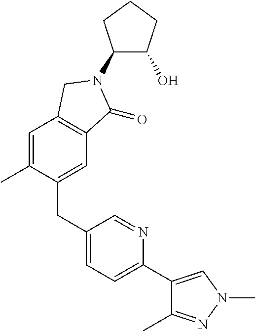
C1(CC2=CC=C(C3=CN(C)N=C3C)N=C2)=CC2=C(C=C1C)CN(C1C(O)CCC1)C2=O
